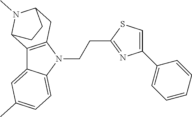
C12=C(N(CCC3=NC(C4=CC=CC=C4)=CS3)C3=CC=C(C)C=C13)CC1N(C)C2CC1
